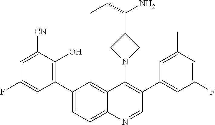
C1(C2=CC=C3C(=C2)C(N2CC(C(N)CC)C2)=C(C2=CC(F)=CC(C)=C2)C=N3)=C(O)C([CN])=CC(F)=C1
